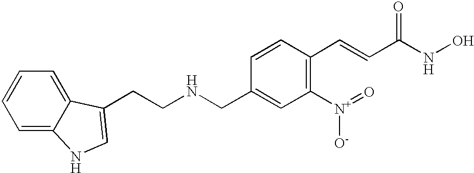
C1=C2C(=CC=C1)C(CCNCC1=CC([N+]([O-])=O)=C(C=CC(=O)NO)C=C1)=CN2
